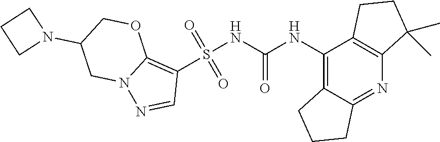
S(NC(NC1=C2C(=NC3=C1CCC3(C)C)CCC2)=O)(C1=C2N(N=C1)CC(N1CCC1)CO2)(=O)=O
